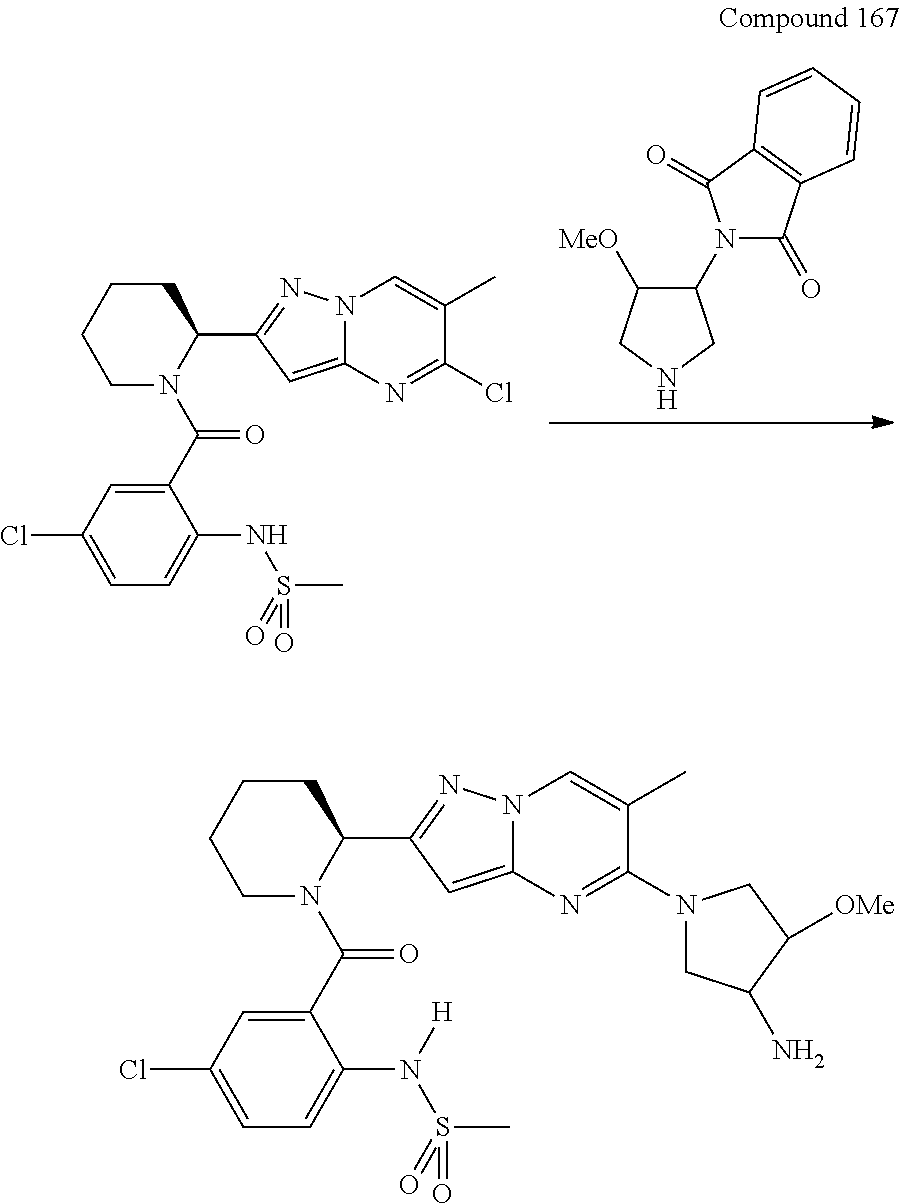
C1(=O)C2=C(C(=O)N1C1C([MeO])CNC1)C=CC=C2.C1(C(N2C(C3=NN4C(=C3)N=C(Cl)C(C)=C4)CCCC2)=O)=CC(Cl)=CC=C1NS(=O)(C)=O.C1(C(N2C(C3=NN4C(=C3)N=C(N3CC(N)C([OMe])C3)C(C)=C4)CCCC2)=O)=CC(Cl)=CC=C1N([H])S(=O)(C)=O
